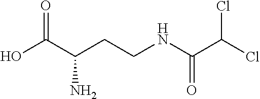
OC(C(CCNC(C(Cl)Cl)=O)N)=O
